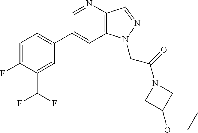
C1(C2=CC=C(F)C(C(F)F)=C2)=CC2=C(C=NN2CC(=O)N2CC(OCC)C2)N=C1
